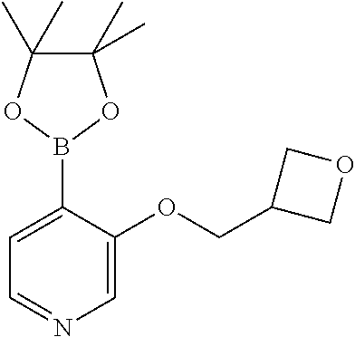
C1(COC2=CN=CC=C2B2OC(C)(C)C(C)(C)O2)COC1
